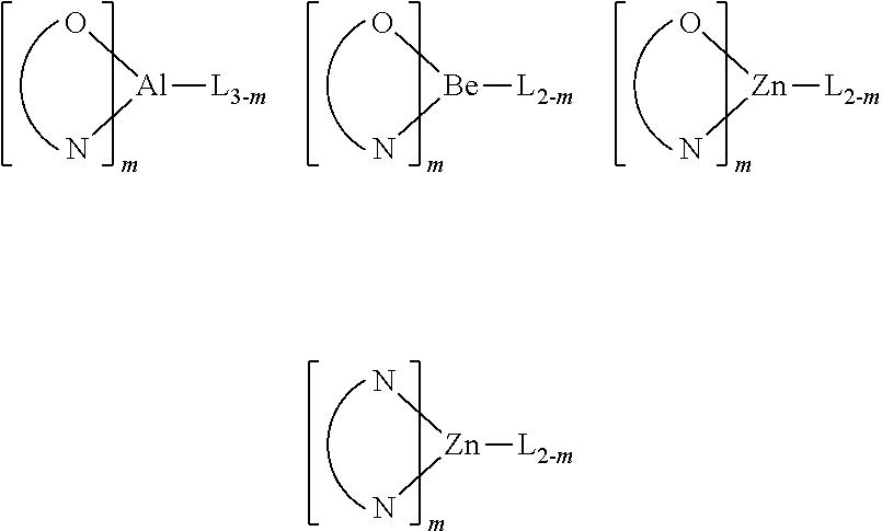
[L2-m][Zn](N)N.[L2-m][Be](O)N.[L2-m][Zn](O)N.[L3-m][Al](O)N
